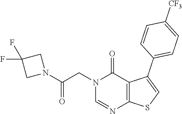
N1=CN(CC(N2CC(F)(F)C2)=O)C(=O)C2=C1SC=C2C1=CC=C([CF3])C=C1
